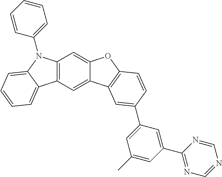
C12=C(C=C3C(=C1)OC1=C3C=C(C3=CC(C)=CC(C4=NC=NC=N4)=C3)C=C1)C1=CC=CC=C1N2C1=CC=CC=C1
